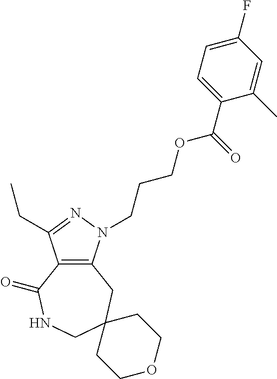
C12=C(N(CCCOC(C3=CC=C(F)C=C3C)=O)N=C1CC)CC1(CNC2=O)CCOCC1
